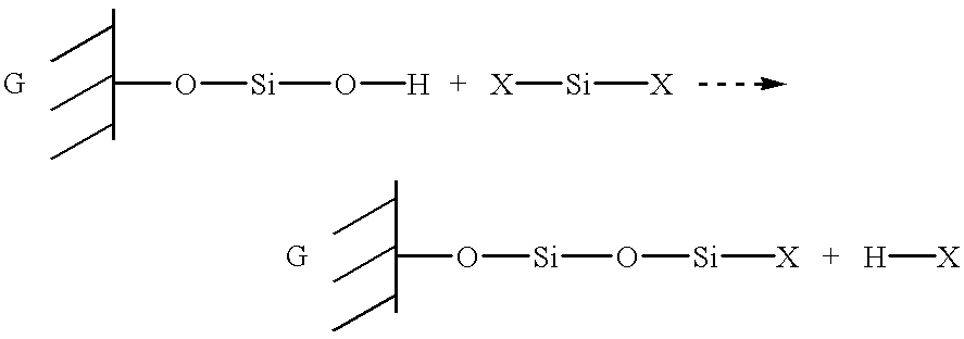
O([Si]O[H])C.[X][Si][X].O([Si]O[Si][X])C.[H][X]
